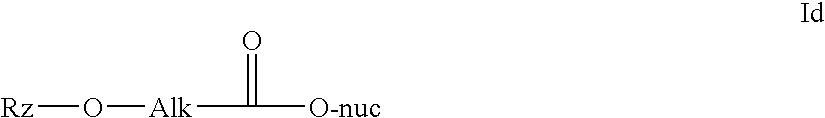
[Rz]O[Alk]C([O-nuc])=O
